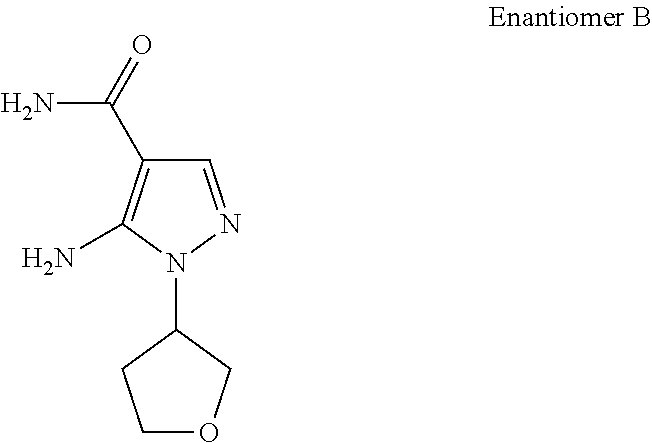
C1=NN(C2CCOC2)C(N)=C1C(=O)N
